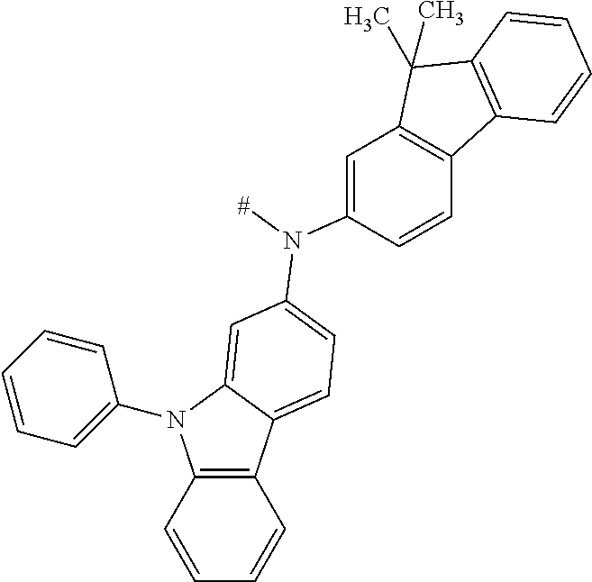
C12=C(C=CC=C1)C1=CC=C(N(C3=CC4=C(C=C3)C3=C(C4(C)C)C=CC=C3)[#])C=C1N2C1=CC=CC=C1
